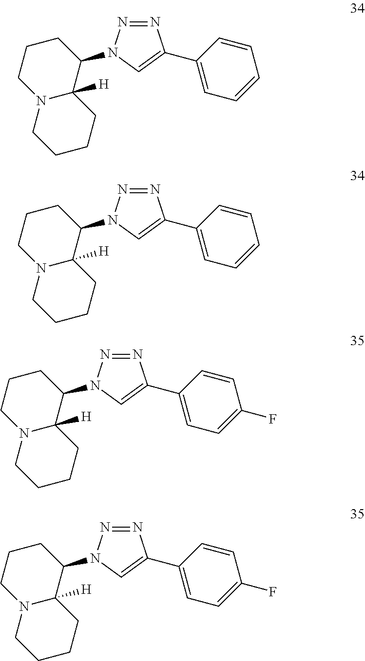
C1CCN2C([H])(C1N1N=NC(C3=CC=CC=C3)=C1)CCCC2.C1CCN2C([H])(C1N1N=NC(C3=CC=CC=C3)=C1)CCCC2.C1CCN2C([H])(C1N1N=NC(C3=CC=C(F)C=C3)=C1)CCCC2.C1CCN2C([H])(C1N1N=NC(C3=CC=C(F)C=C3)=C1)CCCC2
